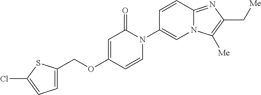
C(OC1=CC(=O)N(C2=CN3C(=NC(C[Me])=C3[Me])C=C2)C=C1)C1=CC=C(Cl)S1
